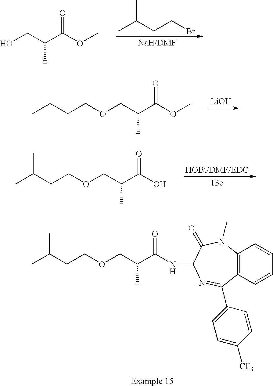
CC(CCOCC(C(NC1C(=O)N(C)C2=C(C(C3=CC=C([CF3])C=C3)=N1)C=CC=C2)=O)C)C.CC(C)CCBr.OCC(C(OC)=O)C.[LiOH].CC(CCOCC(C(OC)=O)C)C.CC(CCOCC(C(O)=O)C)C
